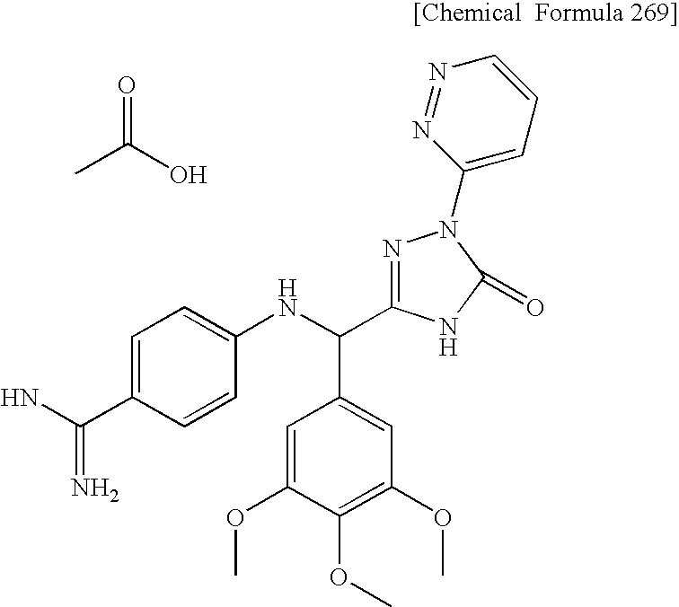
CC(O)=O.NC(C1=CC=C(NC(C2=CC(OC)=C(OC)C(OC)=C2)C2=NN(C3=CC=CN=N3)C(=O)N2)C=C1)=N
